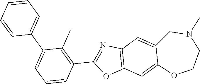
C1=CC=C(C2=CC=CC(C3=NC4=C(O3)C=C3C(=C4)CN(C)CCO3)=C2C)C=C1
